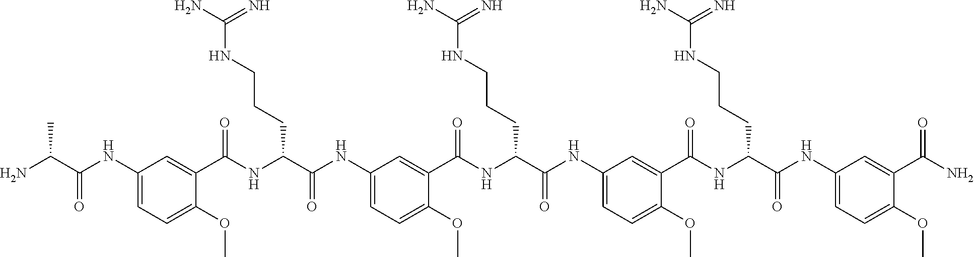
C1(NC(C(N)C)=O)=CC=C(OC)C(C(NC(C(NC2=CC=C(OC)C(C(NC(C(NC3=CC=C(OC)C(C(NC(C(NC4=CC=C(OC)C(C(N)=O)=C4)=O)CCCNC(N)=N)=O)=C3)=O)CCCNC(N)=N)=O)=C2)=O)CCCNC(N)=N)=O)=C1
